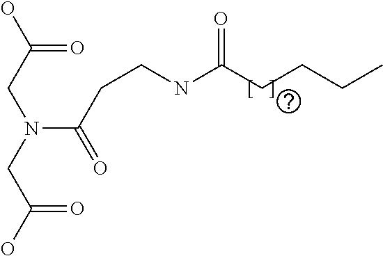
O=C(O)CN(CC(O)=O)C(=O)CCNC(=O)CCCC
